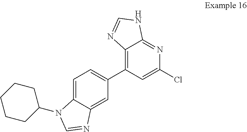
C1=C2C(=CC(C3=C4C(=NC(Cl)=C3)NC=N4)=C1)N=CN2C1CCCCC1
